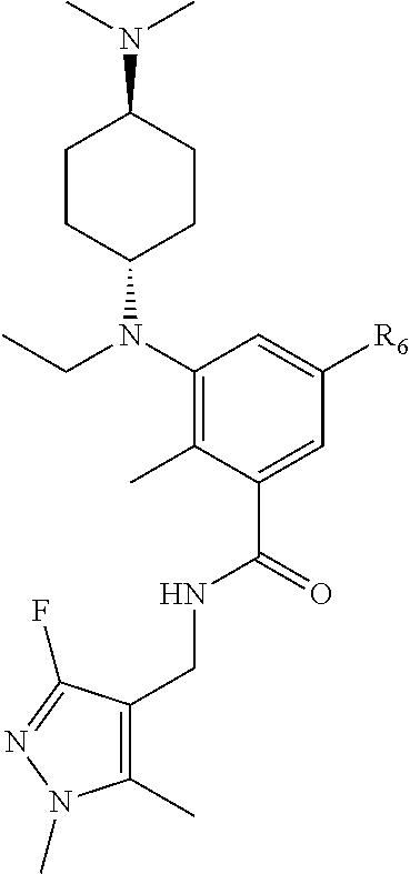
C1(CNC(C2=CC([R6])=CC(N(C3CCC(N(C)C)CC3)CC)=C2C)=O)=C(C)N(C)N=C1F
